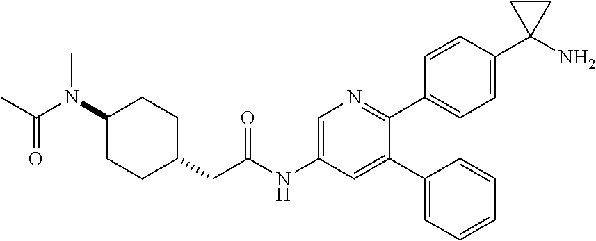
C1(N(C(C)=O)C)CCC(CC(NC2=CN=C(C3=CC=C(C4(N)CC4)C=C3)C(C3=CC=CC=C3)=C2)=O)CC1
